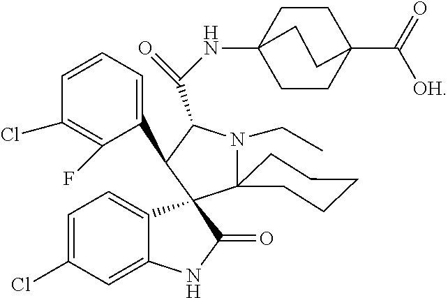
C1=C(Cl)C=C2C(=C1)C1(C(=O)N2)C(C2=CC=CC(Cl)=C2F)C(C(=O)NC23CCC(C(=O)[OH])(CC2)CC3)N(CC)C12CCCCC2
